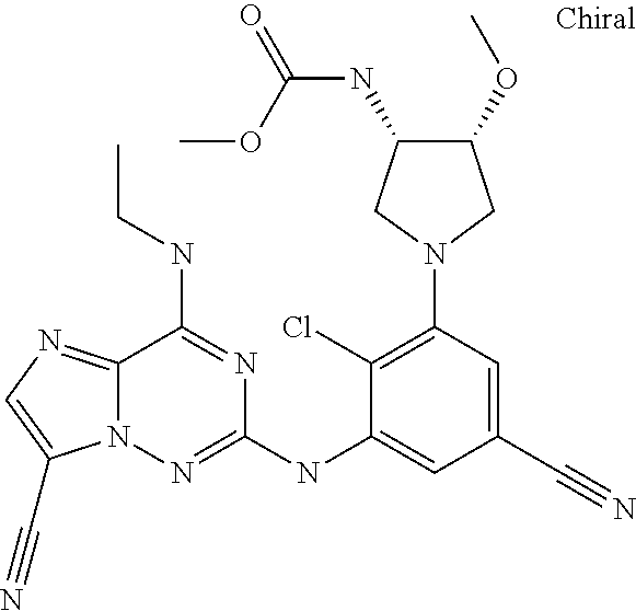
N1(C2=C(Cl)C(NC3=NN4C(=NC=C4C#N)C(NCC)=N3)=CC(C#N)=C2)CC(OC)C(NC(=O)OC)C1
